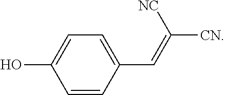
C1=CC(C=C([NC])[CN])=CC=C1O
